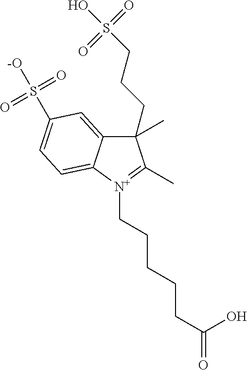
C1(C)(CCCS(=O)(=O)O)C2=CC(S(=O)(=O)[-O])=CC=C2[N+](CCCCCC(=O)O)=C1C
